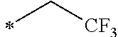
C(C)[CF3]
